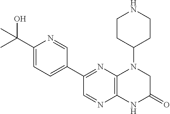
C1(C2=NC3=C(N=C2)NC(=O)CN3C2CCNCC2)=CC=C(C(O)(C)C)N=C1
